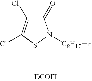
C1(=O)C(Cl)=C(Cl)SN1[C8H17]n.[DCOIT]
